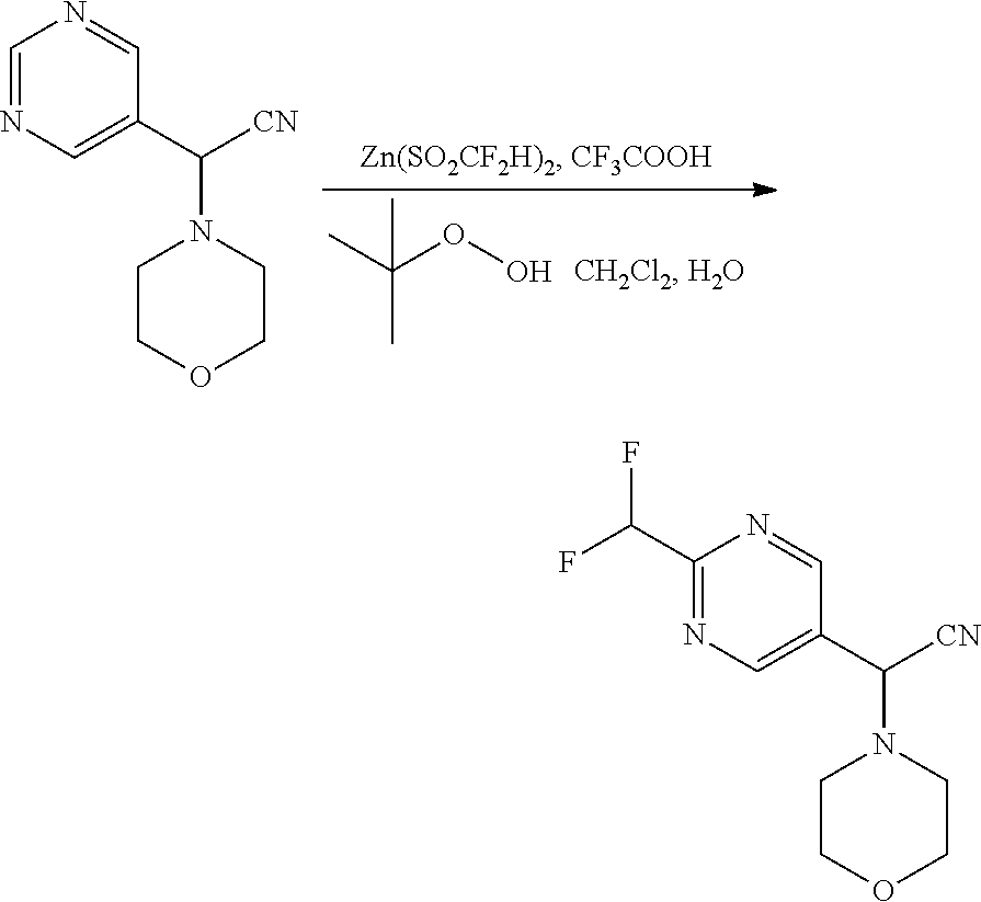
C1(C(F)F)=NC=C(C([CN])N2CCOCC2)C=N1.C1=NC=C(C([CN])N2CCOCC2)C=N1.CC(C)(OO)C
